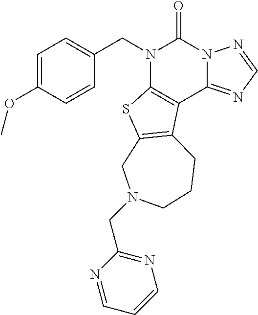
C1=CC(OC)=CC=C1CN1C2=C(C3=NC=NN3C1=O)C1=C(S2)CN(CC2=NC=CC=N2)CCC1
